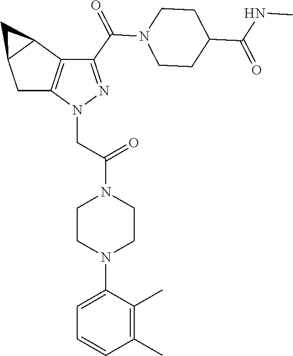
C(=O)(N1CCC(C(NC)=O)CC1)C1=NN(CC(=O)N2CCN(C3=CC=CC(C)=C3C)CC2)C2=C1C1C(C2)C1
